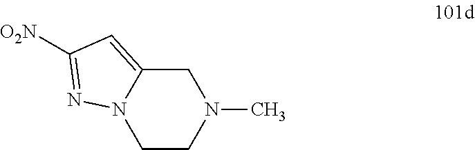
C1CN(C)CC2=CC([O2N])=NN12
